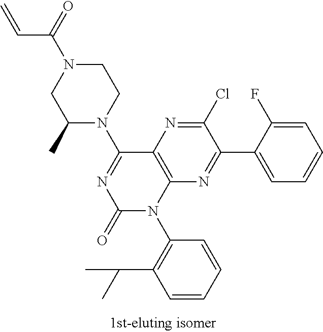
C1(C)N(C2=NC(=O)N(C3=C(C(C)C)C=CC=C3)C3=C2N=C(Cl)C(C2=CC=CC=C2F)=N3)CCN(C(C=C)=O)C1
